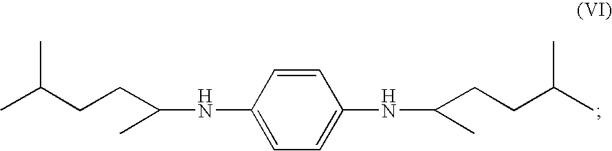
C(NC1=CC=C(NC(CCC(C)C)C)C=C1)(CCC(C)C)C
